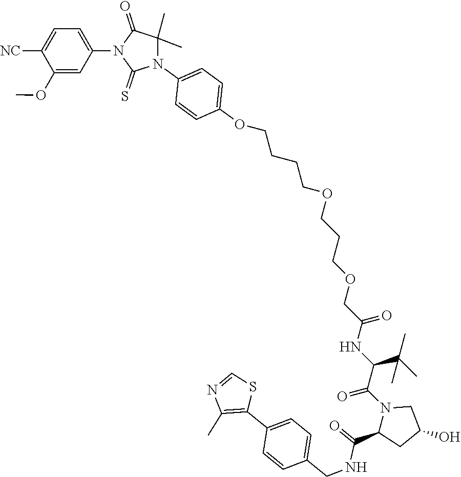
C1(OCCCCOCCCOCC(NC(C(N2C(C(NCC3=CC=C(C4=C(C)N=CS4)C=C3)=O)CC(O)C2)=O)C(C)(C)C)=O)=CC=C(N2C(C)(C)C(=O)N(C3=CC=C([NC])C(OC)=C3)C2=S)C=C1
